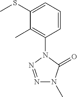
C1=CC=C(SC)C(C)=C1N1N=NN(C)C1=O
